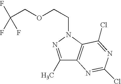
C1(C)=NN(CCOCC(F)(F)F)C2=C1N=C(Cl)N=C2Cl
